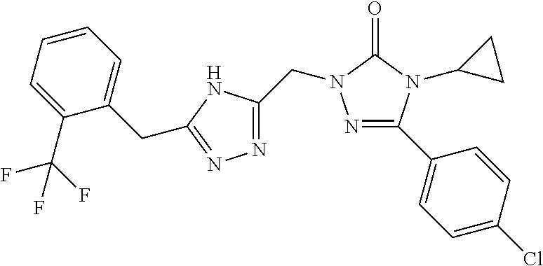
N1=C(C2=CC=C(Cl)C=C2)N(C2CC2)C(=O)N1CC1=NN=C(CC2=CC=CC=C2C(F)(F)F)N1
